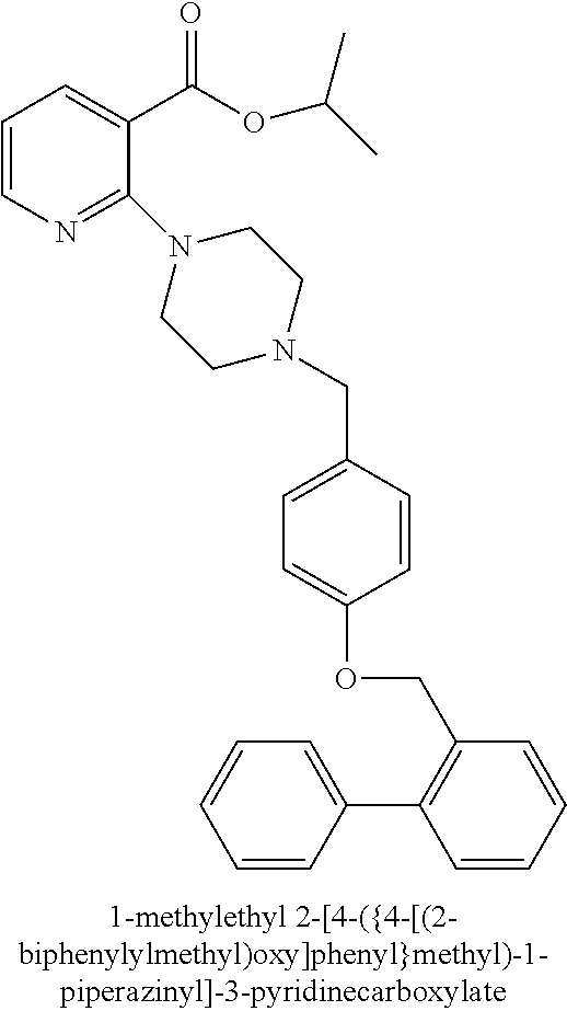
C1=CN=C(N2CCN(CC3=CC=C(OCC4=C(C5=CC=CC=C5)C=CC=C4)C=C3)CC2)C(C(OC(C)C)=O)=C1
